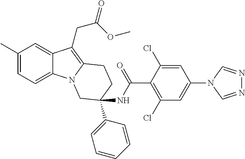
C1(C)=CC=C2C(=C1)C(CC(=O)OC)=C1N2CC(NC(C2=C(Cl)C=C(N3C=NN=C3)C=C2Cl)=O)(C2=CC=CC=C2)CC1
